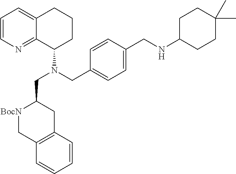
C1=CC(CNC2CCC(C)(C)CC2)=CC=C1CN(C1C2=NC=CC=C2CCC1)CC1[BocN]CC2=C(C1)C=CC=C2
